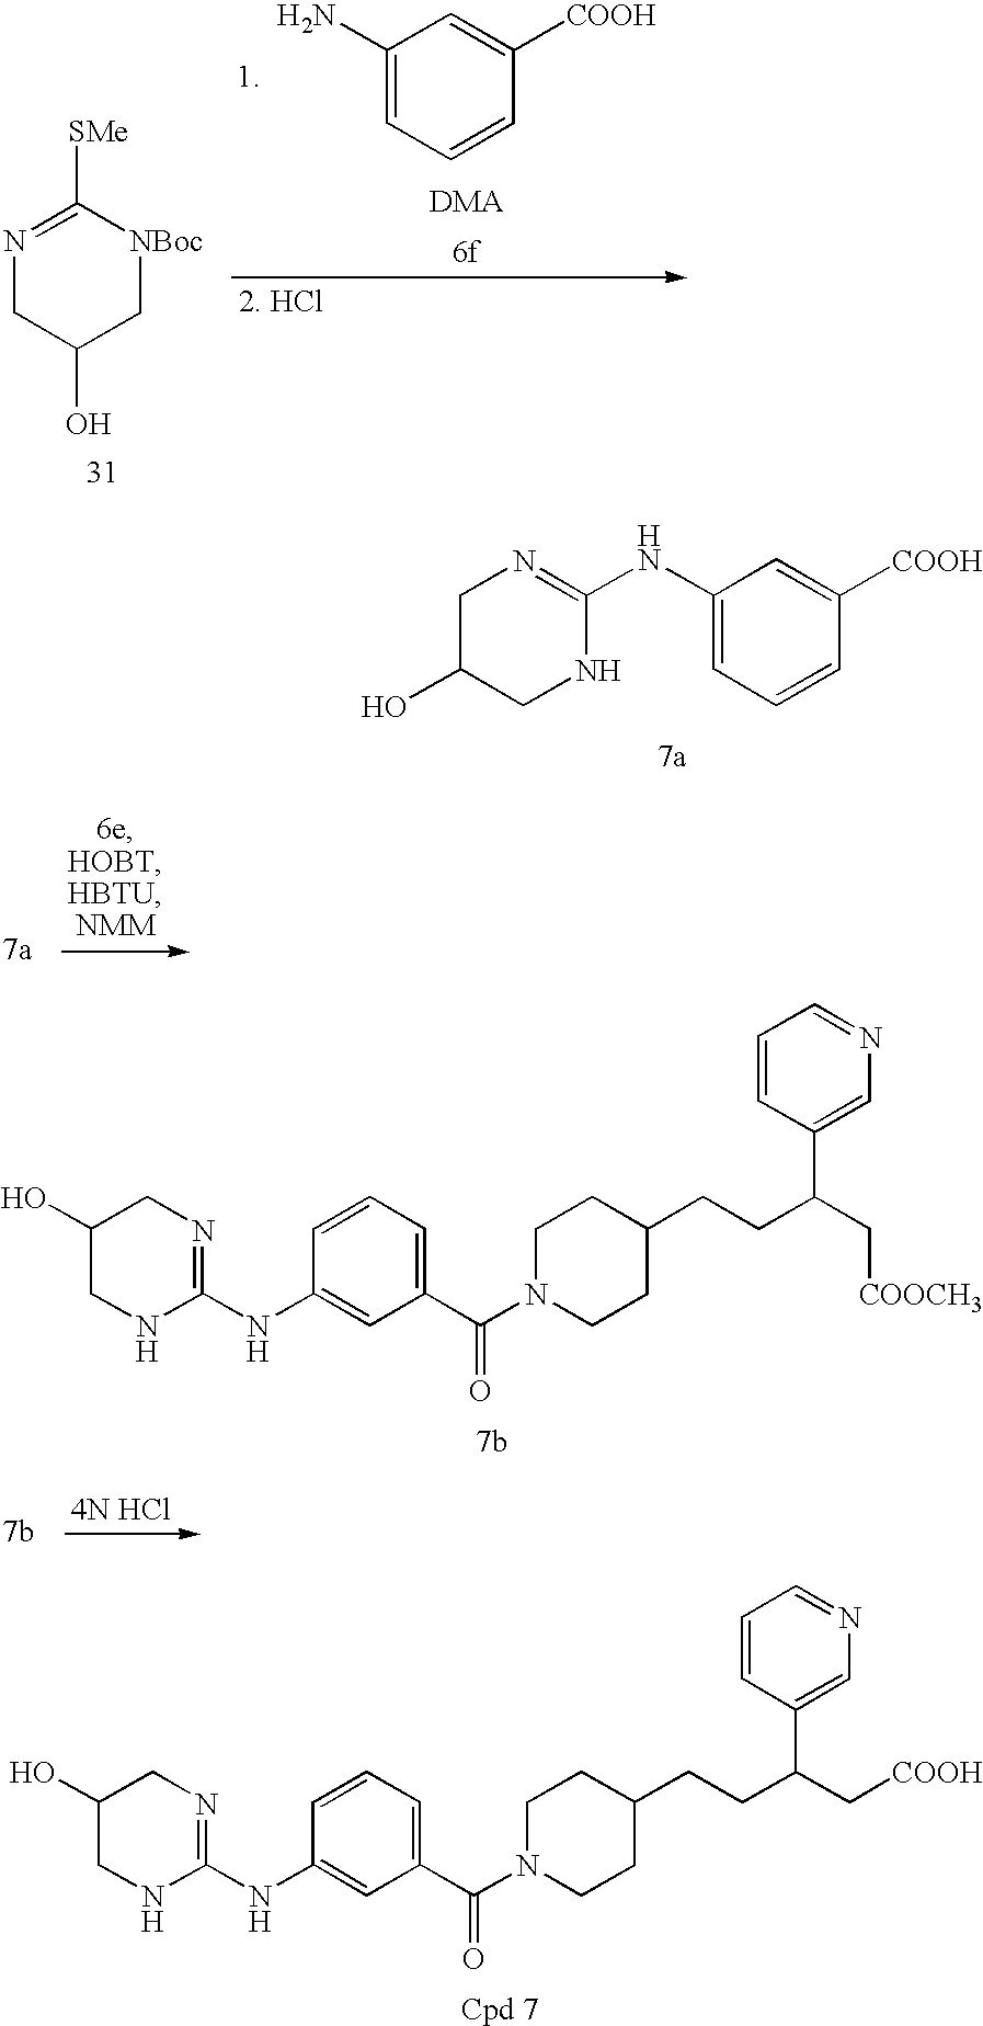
C1(N)=CC=CC([COOH])=C1.N1=C([SMe])[NBoc]CC(O)C1.C1C(O)CNC(NC2=CC=CC([COOH])=C2)=N1.C1(O)CNC(NC2=CC(C(N3CCC(CCC(C[COOCH3])C4=CN=CC=C4)CC3)=O)=CC=C2)=NC1.C1(O)CNC(NC2=CC(C(N3CCC(CCC(C4=CN=CC=C4)C[COOH])CC3)=O)=CC=C2)=NC1
